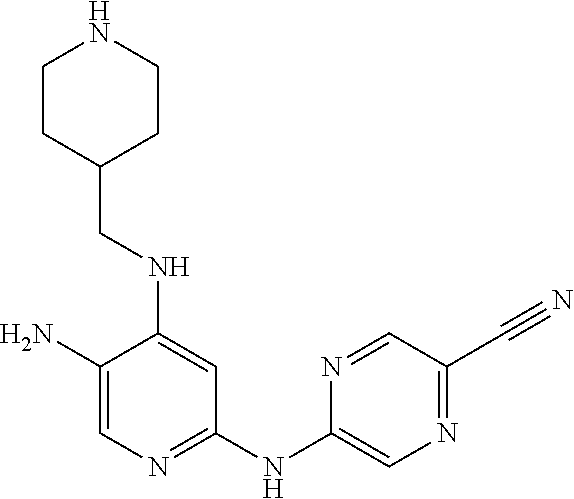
C1(N)=CN=C(NC2=CN=C(C#N)C=N2)C=C1NCC1CCNCC1
